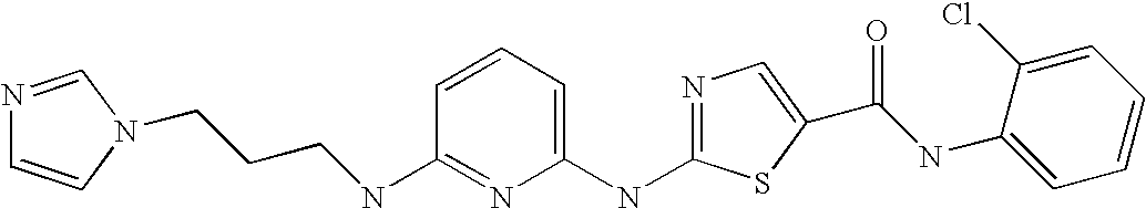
C1=CC(NCCCN2C=CN=C2)=NC(NC2=NC=C(C(=O)NC3=CC=CC=C3Cl)S2)=C1
